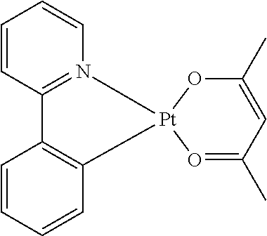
C12=C(C=CC=C1)[Pt]1(N3=C2C=CC=C3)O=C(C)C=C(C)O1
